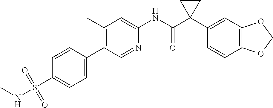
C1(C)=C(C2=CC=C(S(NC)(=O)=O)C=C2)C=NC(NC(C2(C3=CC4=C(C=C3)OCO4)CC2)=O)=C1
